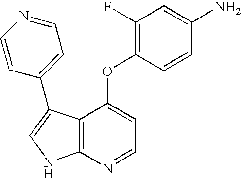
NC1=CC(F)=C(OC2=CC=NC3=C2C(C2=CC=NC=C2)=CN3)C=C1
